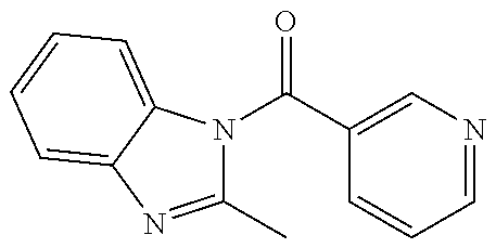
C1(C)=NC2=CC=CC=C2N1C(C1=CN=CC=C1)=O
